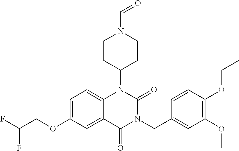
C1=C(OCC(F)F)C=C2C(=C1)N(C1CCN(C=O)CC1)C(=O)N(CC1=CC(OC)=C(OCC)C=C1)C2=O
